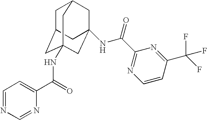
C1C2CC3(NC(C4=CC=NC=N4)=O)CC(NC(C4=NC=CC(C(F)(F)F)=N4)=O)(CC1C3)C2
